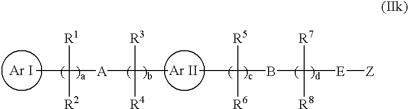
CC([R1])([R2])[A]C([R3])([R4])C.[Ar II].CC([R5])([R6])BC([R7])([R8])[E][Z]
